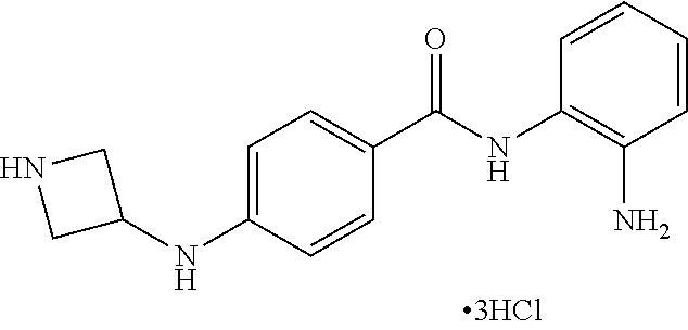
C1=CC=CC(N)=C1NC(C1=CC=C(NC2CNC2)C=C1)=O
